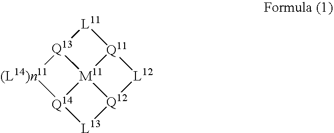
[L11]1[Q13]2[M11]34[Q11]1[L12][Q12]3[L13][Q14]4[(L14)n11]2
